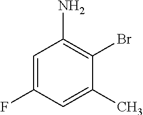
C1=C(F)C=C(C)C(Br)=C1N
